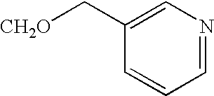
C([CH2O])C1=CN=CC=C1
